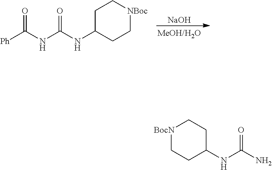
[NaOH].[Ph]C(NC(NC1CC[NBoc]CC1)=O)=O.NC(NC1CC[BocN]CC1)=O
